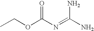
CCOC(N=C(N)N)=O
